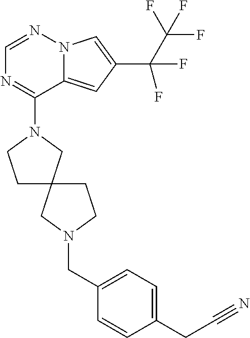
C1=NN2C(=CC(C(C(F)(F)F)(F)F)=C2)C(N2CCC3(C2)CN(CC2=CC=C(CC#N)C=C2)CC3)=N1
